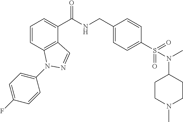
C1=CC2=C(C(C(NCC3=CC=C(S(=O)(=O)N(C)C4CCN(C)CC4)C=C3)=O)=C1)C=NN2C1=CC=C(F)C=C1
